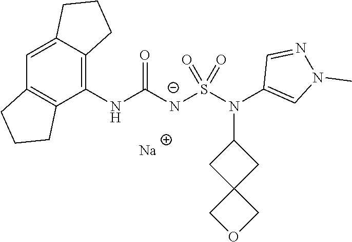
[Na].C12=CC3=C(C(NC([N-]S(N(C4=CN(C)N=C4)C4CC5(C4)COC5)(=O)=O)=O)=C1CCC2)CCC3
